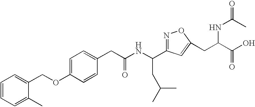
N1=C(C(NC(CC2=CC=C(OCC3=CC=CC=C3C)C=C2)=O)CC(C)C)C=C(CC(C(O)=O)NC(=O)C)O1
